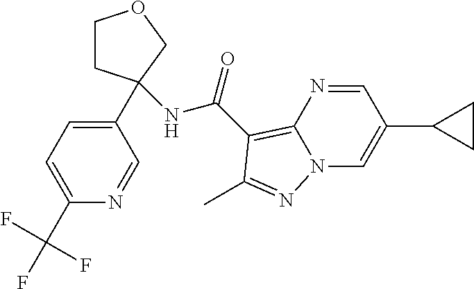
C1(C2(NC(=O)C3=C4N(C=C(C5CC5)C=N4)N=C3C)CCOC2)=CC=C(C(F)(F)F)N=C1
